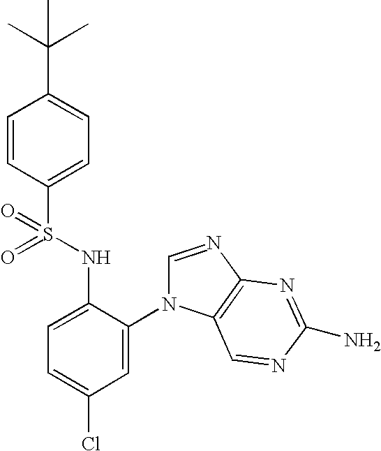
C1=CC(S(NC2=CC=C(Cl)C=C2N2C=NC3=C2C=NC(N)=N3)(=O)=O)=CC=C1C(C)(C)C
